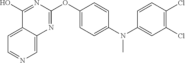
C12=CC=NC=C1N=C(OC1=CC=C(N(C3=CC(Cl)=C(Cl)C=C3)C)C=C1)N=C2O
